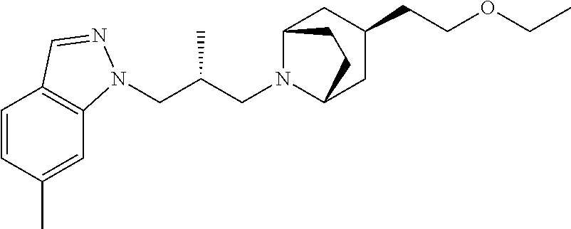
C(C(CN1C2CC(CCOCC)CC1CC2)C)N1C2=C(C=CC(C)=C2)C=N1
